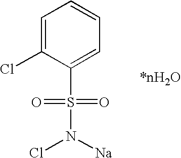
C1=C(Cl)C(S(N([Na])Cl)(=O)=O)=CC=C1
